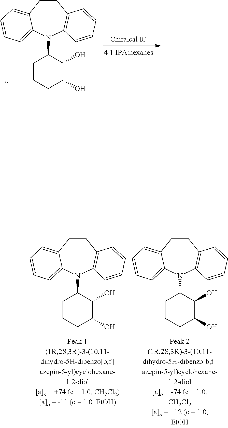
C1CC2=CC=CC=C2N(C2CCCC(O)C2O)C2=C1C=CC=C2.C1CC2=CC=CC=C2N(C2CCCC(O)C2O)C2=C1C=CC=C2.C1CC2=CC=CC=C2N(C2CCCC(O)C2O)C2=C1C=CC=C2
